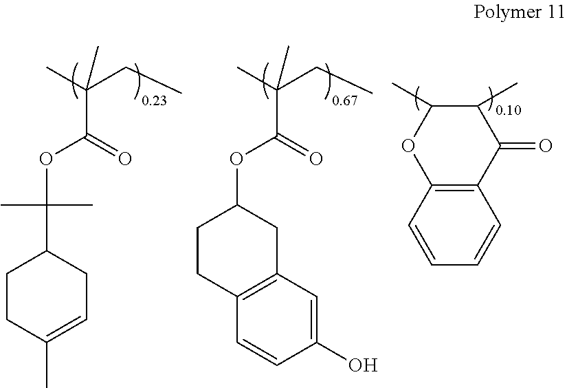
CC(CC)(C)C(=O)OC1CCC2=C(C1)C=C(O)C=C2.CC(CC)(C)C(=O)OC(C)(C)C1CCC(C)=CC1.C12=C(C(=O)C(C)C(C)O1)C=CC=C2
